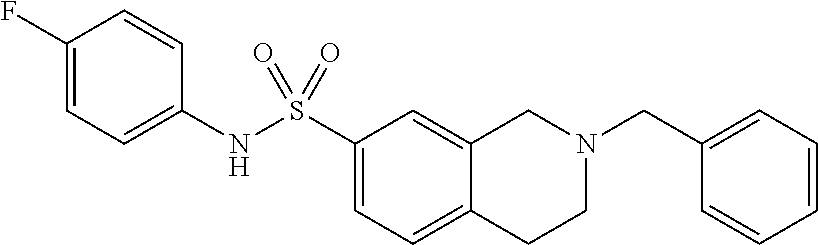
C1(F)=CC=C(NS(C2=CC=C3C(=C2)CN(CC2=CC=CC=C2)CC3)(=O)=O)C=C1
